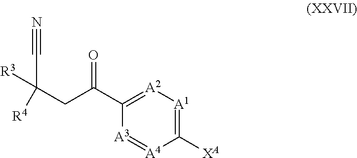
C1([XA])=[A1][A2]=C(C(=O)CC(C#N)([R3])[R4])[A3]=[A4]1
